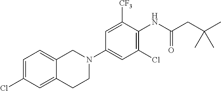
C1(Cl)=CC=C2C(=C1)CCN(C1=CC(Cl)=C(NC(CC(C)(C)C)=O)C([CF3])=C1)C2
